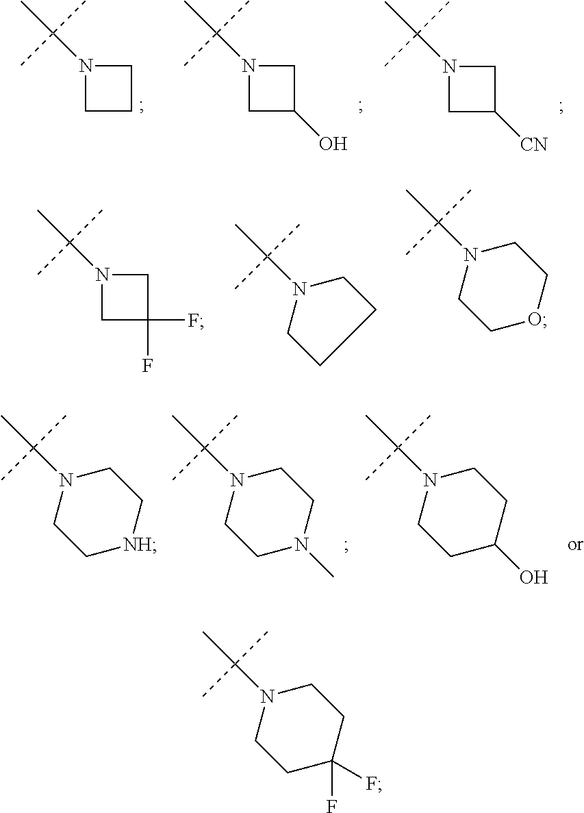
N1(C(C)(C)C)CCC1.N1(C(C)(C)C)CC(O)C1.N1(C(C)(C)C)CC([CN])C1.N1(C(C)(C)C)CC(F)(F)C1.C1CN(C(C)(C)C)CC1.N1(C(C)(C)C)CCOCC1.N1(C(C)(C)C)CC[NH]CC1.N1(C(C)(C)C)CCN(C)CC1.N1(C(C)(C)C)CCC(O)CC1.N1(C(C)(C)C)CCC(F)(F)CC1
